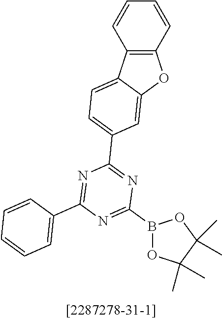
C12=C(C3=CC=C(C4=NC(B5OC(C)(C)C(C)(C)O5)=NC(C5=CC=CC=C5)=N4)C=C3O1)C=CC=C2
